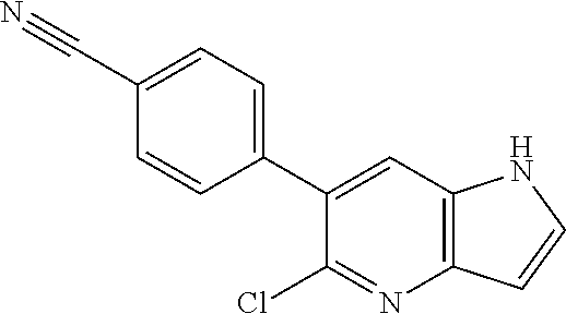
C12=C(C=C(C3=CC=C(C#N)C=C3)C(Cl)=N1)NC=C2
